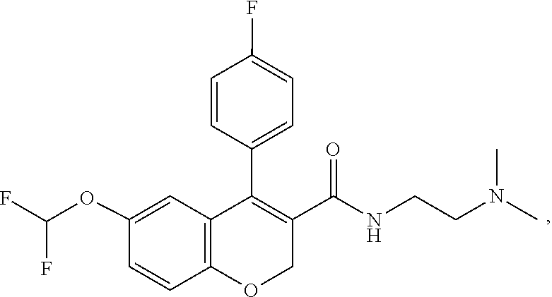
CN(CCNC(C1=C(C2=CC=C(F)C=C2)C2=C(C=CC(OC(F)F)=C2)OC1)=O)C
